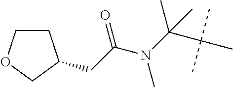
C1COCC1CC(N(C(C)(C(C)(C)C)C)C)=O
